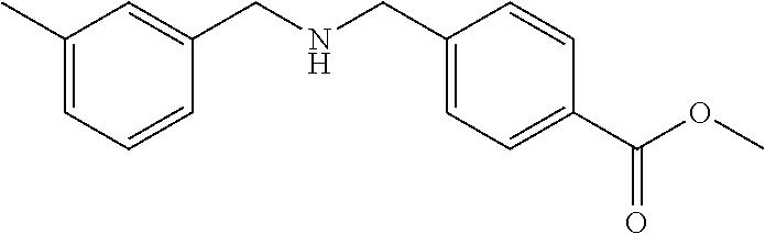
C1(C)=CC=CC(CNCC2=CC=C(C(OC)=O)C=C2)=C1
